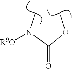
COC(N(C)[OR9])=O
